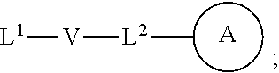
[A].C[L2][V][L1]
